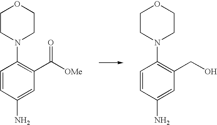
C1=CC(N)=CC(C([OMe])=O)=C1N1CCOCC1.C1=CC(N)=CC(CO)=C1N1CCOCC1
